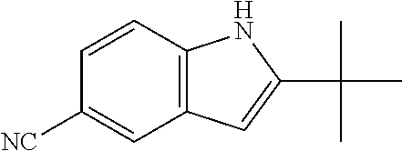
C12=C(C=CC([NC])=C1)NC(C(C)(C)C)=C2
